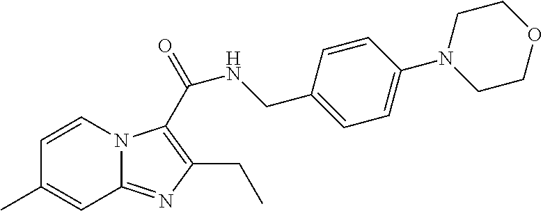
C1=CN2C(=NC(CC)=C2C(NCC2=CC=C(N3CCOCC3)C=C2)=O)C=C1C
